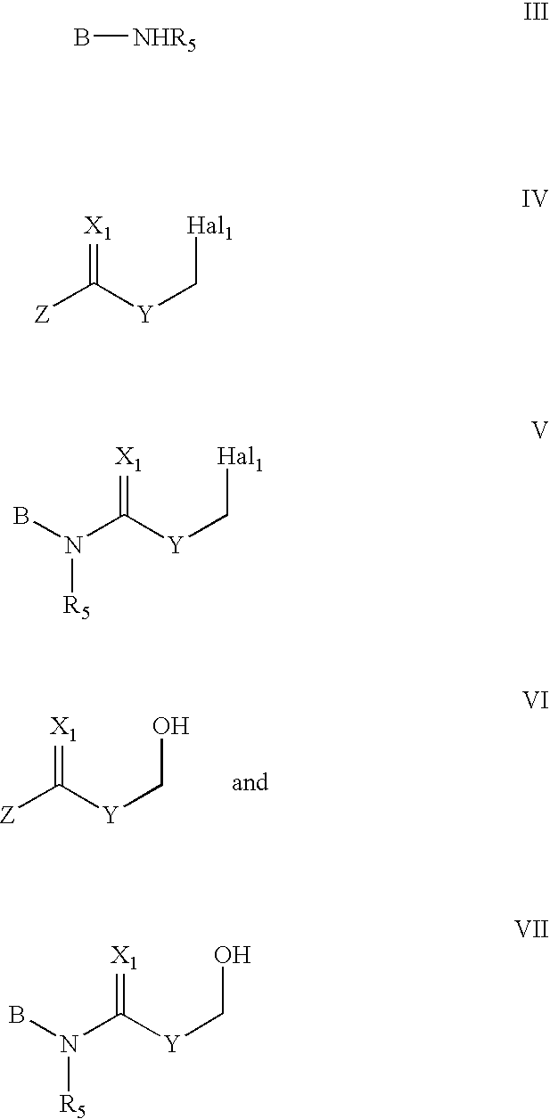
[Z]C([Y]CO)=[X1].B[NHR5].[X1]=C([Y]C[Hal1])[Z].BN(C([Y]C[Hal1])=[X1])[R5].BN(C([Y]CO)=[X1])[R5]
